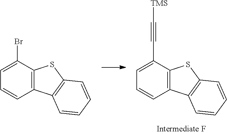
C1=C(Br)C2=C(C=C1)C1=C(S2)C=CC=C1.C1=C(C#C[TMS])C2=C(C=C1)C1=C(S2)C=CC=C1
